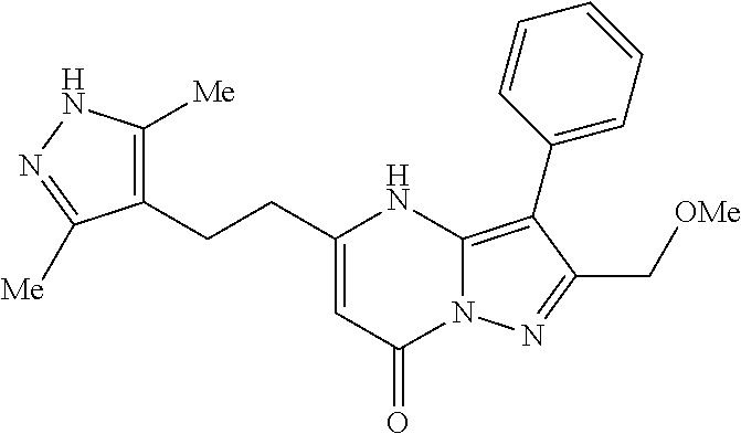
C1=CC(C2=C3N(N=C2C[OMe])C(=O)C=C(CCC2=C([Me])NN=C2[Me])N3)=CC=C1
